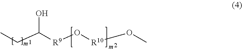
CCC(O)[R9]O[R10]OC
